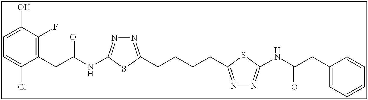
C1=C(O)C(F)=C(CC(NC2=NN=C(CCCCC3=NN=C(NC(CC4=CC=CC=C4)=O)S3)S2)=O)C(Cl)=C1
